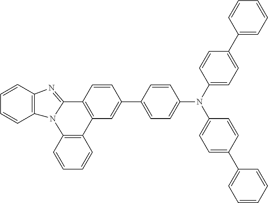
C1=CC2=C(C=C1)N1C(=NC3=C1C=CC=C3)C1=C2C=C(C2=CC=C(N(C3=CC=C(C4=CC=CC=C4)C=C3)C3=CC=C(C4=CC=CC=C4)C=C3)C=C2)C=C1
